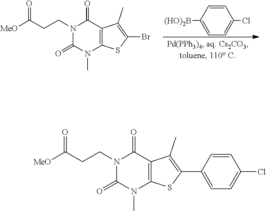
C1=C([(HO)2B])C=CC(Cl)=C1.N1(CCC([MeO])=O)C(=O)N(C)C2=C(C1=O)C(C)=C(Br)S2.N1(CCC([MeO])=O)C(=O)N(C)C2=C(C1=O)C(C)=C(C1=CC=C(Cl)C=C1)S2
